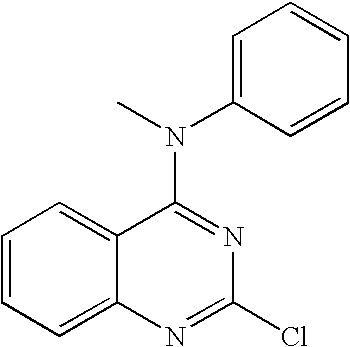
C1(N(C)C2=CC=CC=C2)=NC(Cl)=NC2=CC=CC=C12
